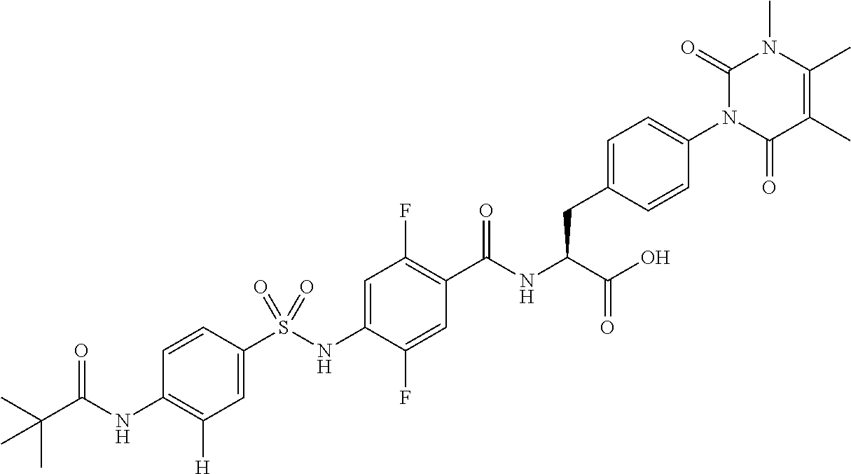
C1=C(S(NC2=CC(F)=C(C(NC(C(O)=O)CC3=CC=C(N4C(=O)C(C)=C(C)N(C)C4=O)C=C3)=O)C=C2F)(=O)=O)C=CC(NC(C(C)(C)C)=O)=C1[H]
